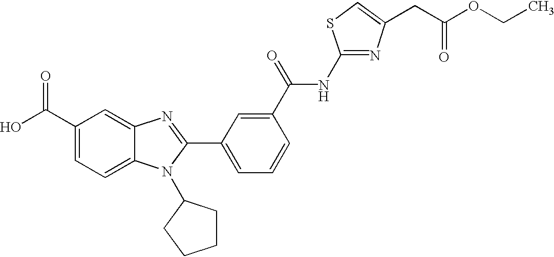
C1(C(O)=O)=CC=C2C(=C1)N=C(C1=CC=CC(C(=O)NC3=NC(CC(OCC)=O)=CS3)=C1)N2C1CCCC1
